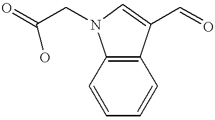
O=C(CN1C2=C(C(C=O)=C1)C=CC=C2)O
